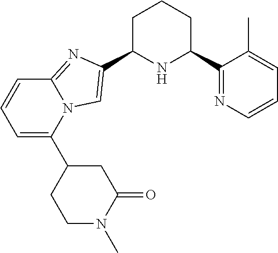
C1C(C2=CN3C(=N2)C=CC=C3C2CCN(C)C(=O)C2)NC(C2=NC=CC=C2C)CC1
